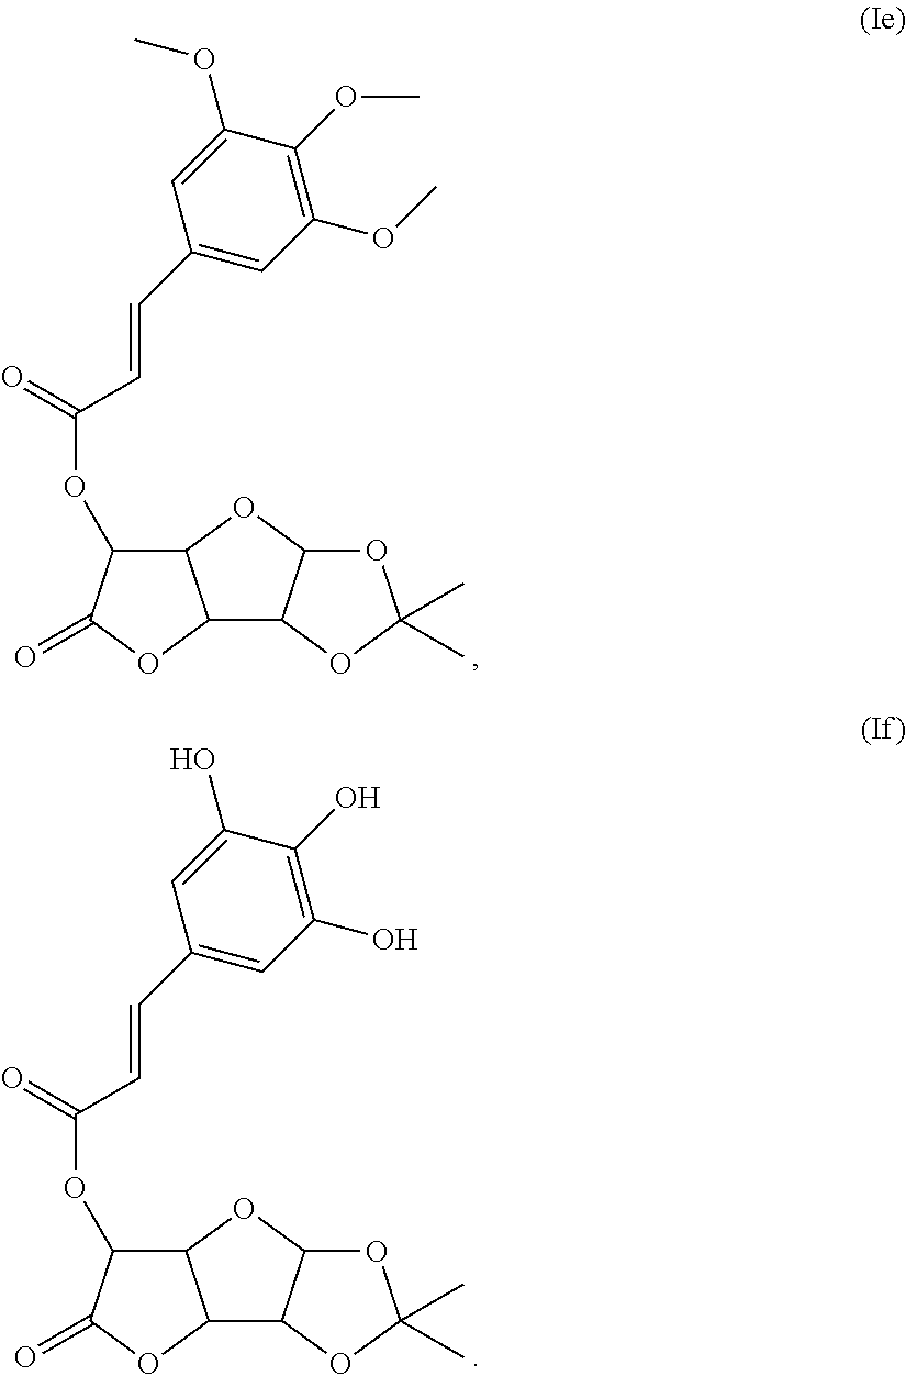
C12C3C(OC1C(OC(=O)C=CC1=CC(OC)=C(OC)C(OC)=C1)C(=O)O2)OC(C)(C)O3.C12C3C(OC1C(OC(=O)C=CC1=CC(O)=C(O)C(O)=C1)C(=O)O2)OC(C)(C)O3
